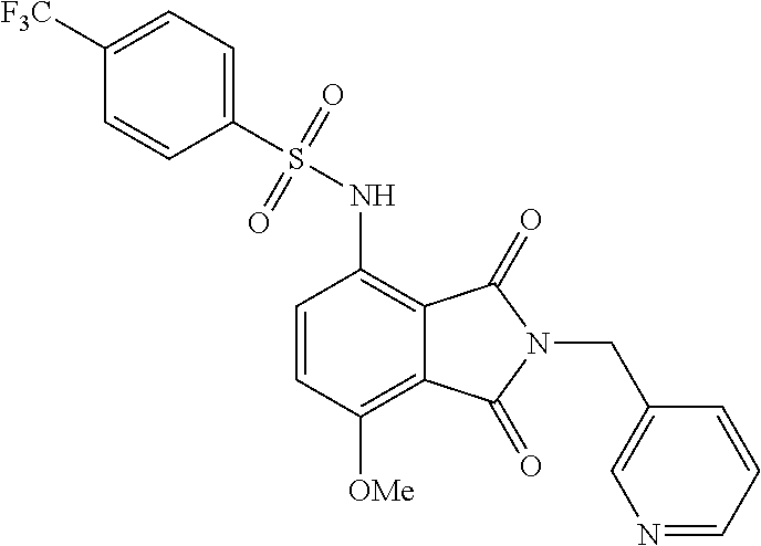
C1=CC([OMe])=C2C(=C1NS(C1=CC=C([F3C])C=C1)(=O)=O)C(=O)N(CC1=CN=CC=C1)C2=O
